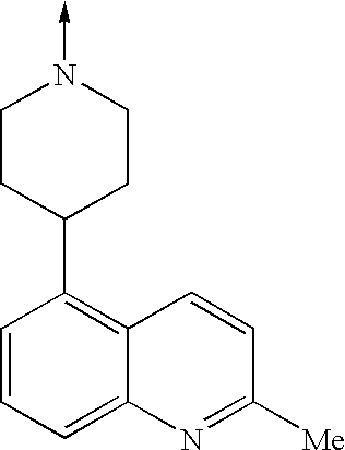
C1=CC=C2C(=C1C1CCN(->C)CC1)C=CC([Me])=N2
